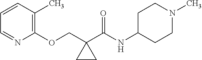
C1=NC(OCC2(C(NC3CCN(C)CC3)=O)CC2)=C(C)C=C1
